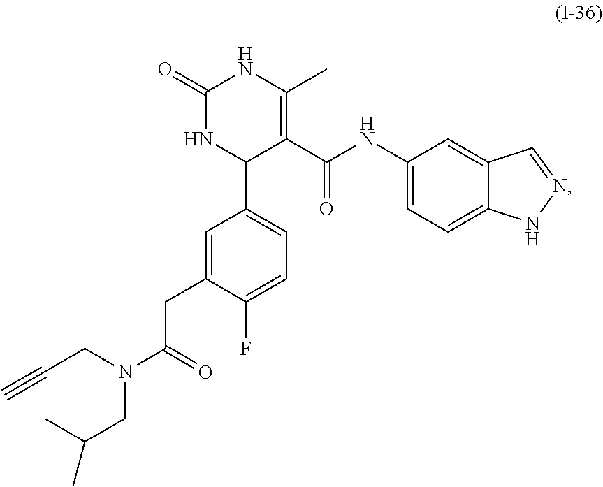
C1(NC(=O)C2=C(C)NC(=O)NC2C2=CC=C(F)C(CC(=O)N(CC#C)CC(C)C)=C2)=CC=C2C(=C1)C=NN2
